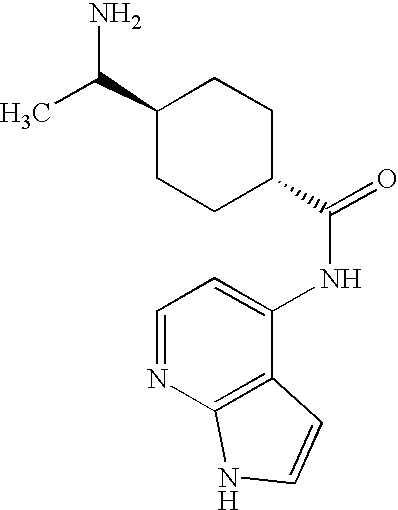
C1(C(C)N)CCC(C(=O)NC2=CC=NC3=C2C=CN3)CC1
